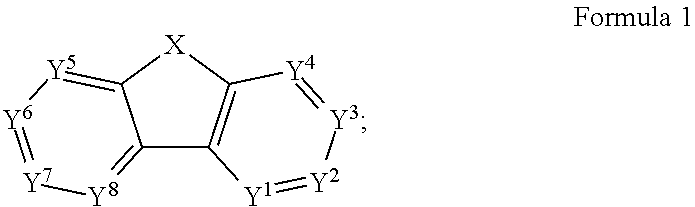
C12=[Y8][Y7]=[Y6][Y5]=C1[X]C1=C2[Y1]=[Y2][Y3]=[Y4]1
